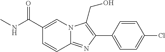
C1=CC2=NC(C3=CC=C(Cl)C=C3)=C(CO)N2C=C1C(NC)=O
